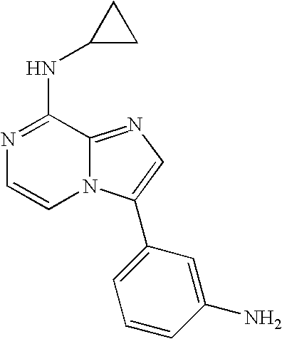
N1=C(NC2CC2)C2=NC=C(C3=CC=CC(N)=C3)N2C=C1
